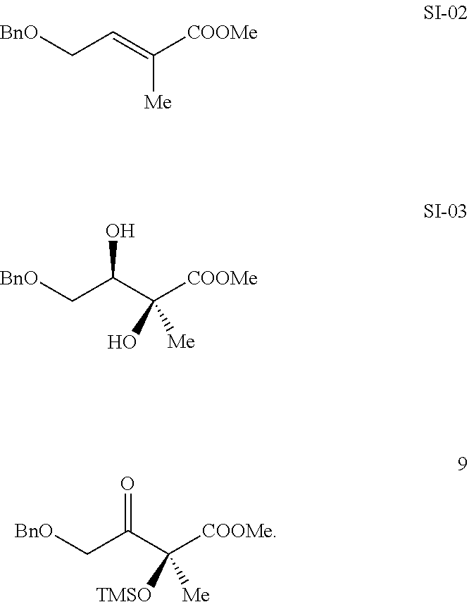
[BnO]CC=C([COOMe])[Me].[BnO]CC(C([COOMe])([Me])O)O.[BnO]CC(C([COOMe])([Me])[TMSO])=O
